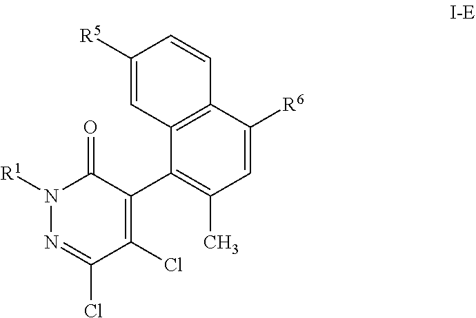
C1=C([R6])C2=C(C(C3=C(Cl)C(Cl)=NN([R1])C3=O)=C1C)C=C([R5])C=C2
